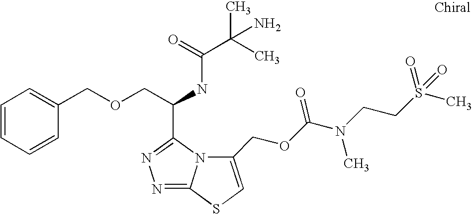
C1=CC=CC(COCC(NC(C(C)(C)N)=O)C2=NN=C3N2C(COC(=O)N(CCS(C)(=O)=O)C)=CS3)=C1
